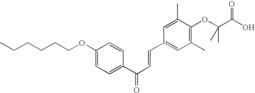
CCCCCCOC1=CC=C(C(C=CC2=CC(C)=C(OC(C(O)=O)(C)C)C(C)=C2)=O)C=C1
